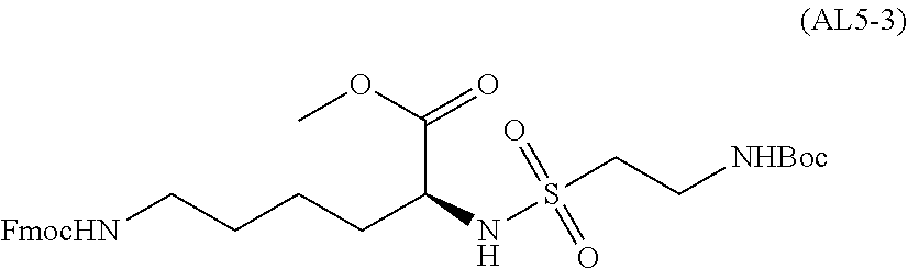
[FmocHN]CCCCC(NS(CC[NHBoc])(=O)=O)C(OC)=O
